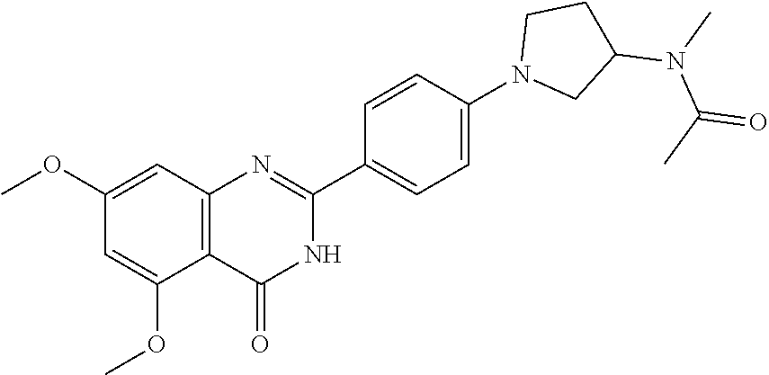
C12=C(C=C(OC)C=C1OC)N=C(C1=CC=C(N3CC(N(C)C(C)=O)CC3)C=C1)NC2=O
